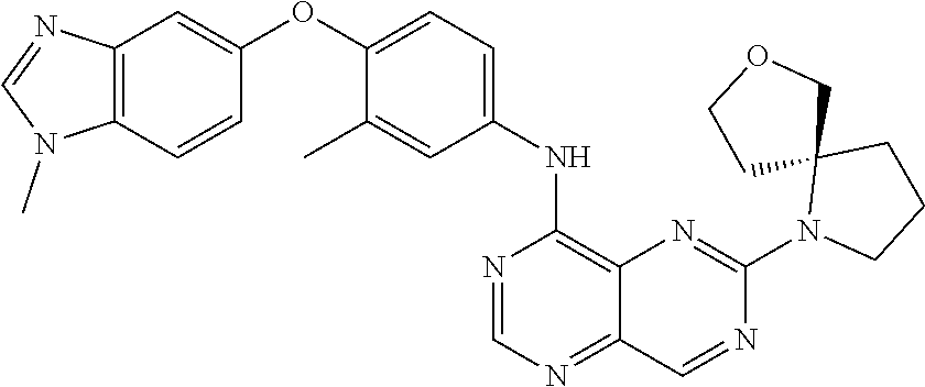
C12=C(C=CC(OC3=CC=C(NC4=C5C(=NC=N4)C=NC(N4CCCC46COCC6)=N5)C=C3C)=C1)N(C)C=N2
